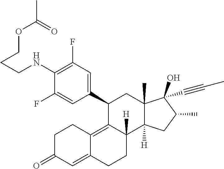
C1(NCCCOC(C)=O)=C(F)C=C(C2C3=C4C(=CC(=O)CC4)CCC3([H])C3([H])C(C)(C2)C(O)(C#CC)C(C)C3)C=C1F
